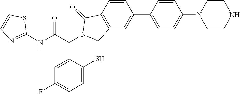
C1(NC(C(C2=CC(F)=CC=C2S)N2C(=O)C3=C(C=C(C4=CC=C(N5CCNCC5)C=C4)C=C3)C2)=O)=NC=CS1
